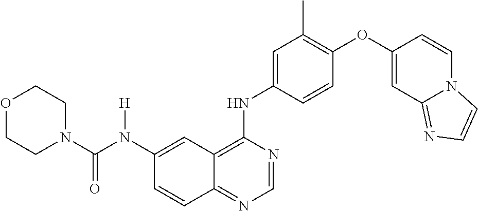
N(C1=CC2=C(NC3=CC(C)=C(OC4=CC5=NC=CN5C=C4)C=C3)N=CN=C2C=C1)(C(N1CCOCC1)=O)[H]
